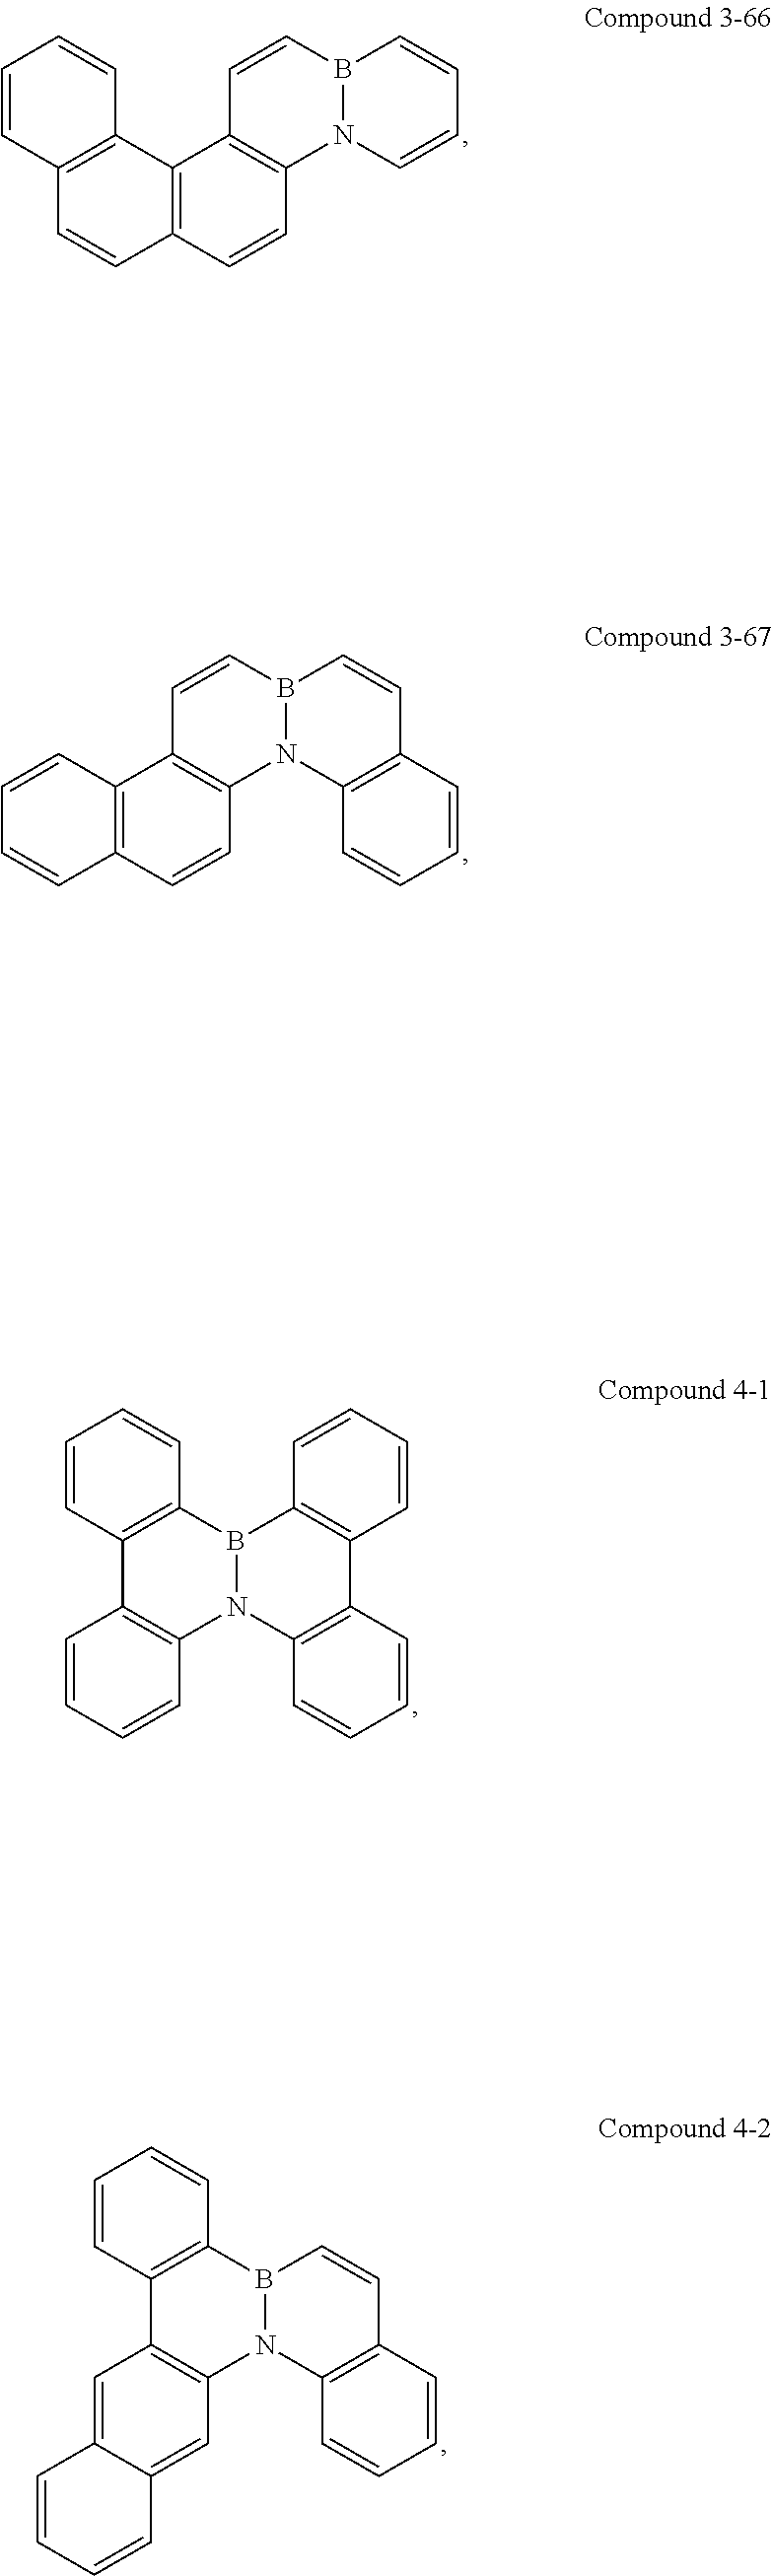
B12N(C=CC=C1)C1=C(C=C2)C2=C(C=C1)C=CC1=C2C=CC=C1.B12N(C3=C(C=C1)C=CC=C3)C1=C(C=C2)C2=C(C=C1)C=CC=C2.B12N(C3=C(C4=C1C=CC=C4)C=CC=C3)C1=C(C3=C2C=CC=C3)C=CC=C1.B12N(C3=C(C=C1)C=CC=C3)C1=C(C3=C2C=CC=C3)C=C2C(=C1)C=CC=C2
